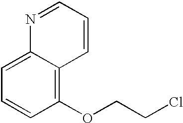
C1=CC(OCCCl)=C2C(=C1)N=CC=C2
